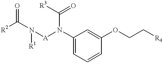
[R2]C(N([A]N(C1=CC=CC(OCC[R4])=C1)C([R3])=O)[R1])=O
